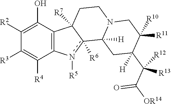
C12=C(C(O)=C([R2])C([R3])=C1[R4])C1([R7])c([R6])(n2[R5])C2([H])N(CC1)CC([R11])([R10])C(C(C([OR14])=O)([R12])[R13])([H])C2
